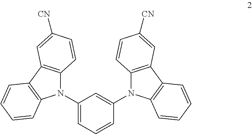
C1=C(N2C3=C(C4=C2C=CC=C4)C=C([CN])C=C3)C=C(N2C3=C(C4=C2C=CC=C4)C=C([CN])C=C3)C=C1
